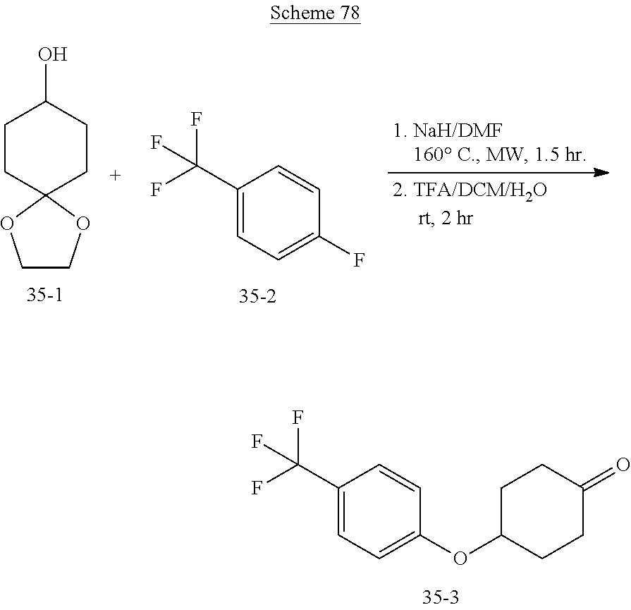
C1(C(F)(F)F)=CC=C(OC2CCC(=O)CC2)C=C1.C1COC2(O1)CCC(O)CC2.C1(C(F)(F)F)=CC=C(F)C=C1
